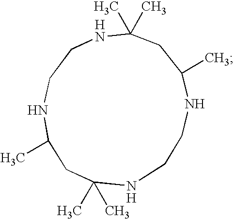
C1C(C)NCCNC(C)(C)CC(C)NCCNC1(C)C
